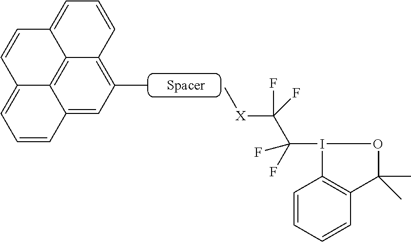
C12=CC(C)=C3C4=C1C(=CC=C2)C=CC4=CC=C3.C[X]C(C(F)(I1C2=C(C=CC=C2)C(C)(C)O1)F)(F)F
